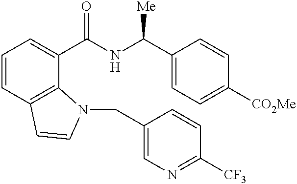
C1=CC2=C(C(C(NC(C3=CC=C([CO2Me])C=C3)[Me])=O)=C1)N(CC1=CN=C([CF3])C=C1)C=C2
